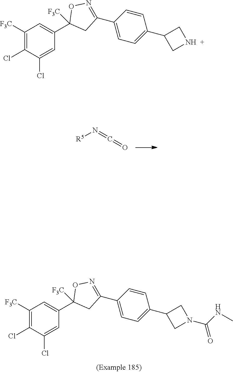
C1([F3C])=C(Cl)C(Cl)=CC(C2([F3C])CC(C3=CC=C(C4CNC4)C=C3)=NO2)=C1.[R5]N=C=O.C1([F3C])=C(Cl)C(Cl)=CC(C2([F3C])CC(C3=CC=C(C4CN(C(NC)=O)C4)C=C3)=NO2)=C1
